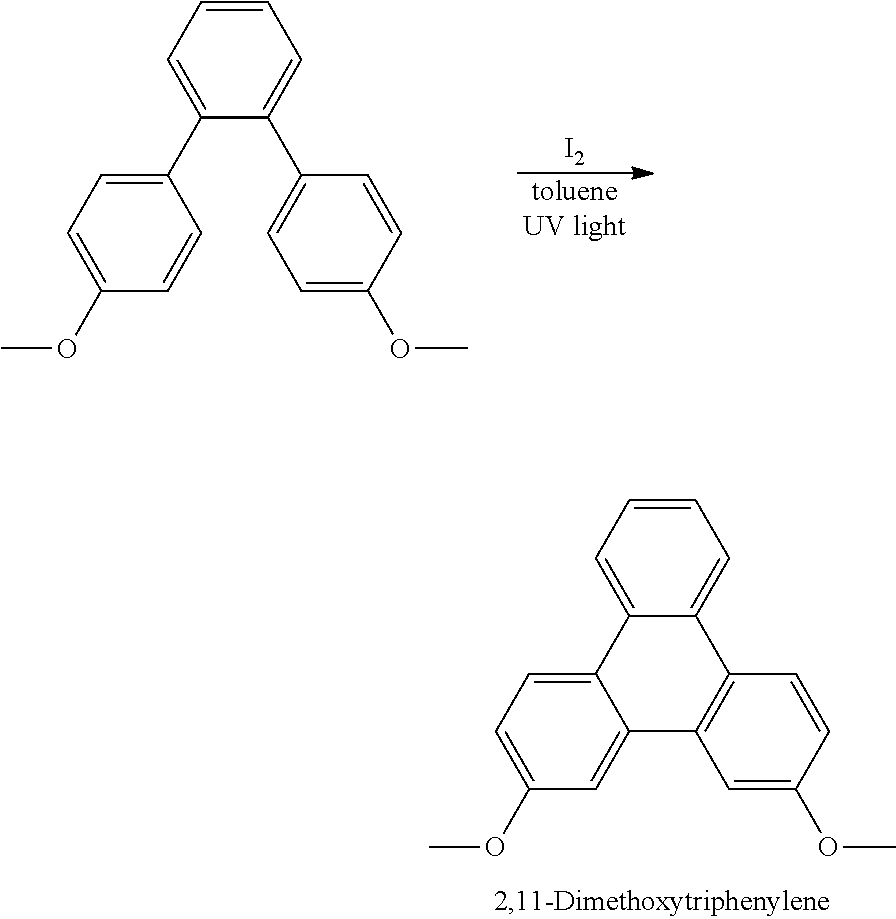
C1=CC=C(C2=CC=C(OC)C=C2)C(C2=CC=C(OC)C=C2)=C1.[I2].[tolueneUV light].C1=CC=C2C(=C1)C1=C(C3=CC(OC)=CC=C23)C=C(OC)C=C1
